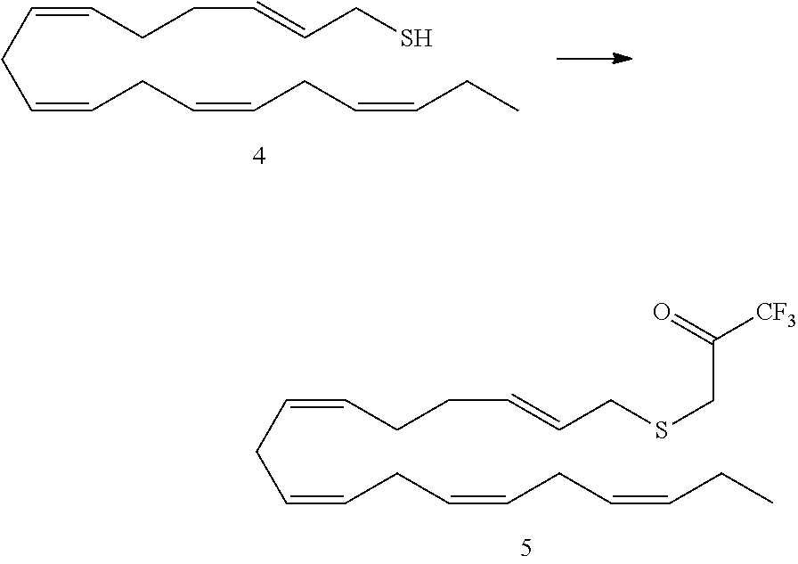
C(CC=CCC=CCC=CCC)=CCCC=CCS.C(CC=CCC=CCC=CCC)=CCCC=CCSCC([CF3])=O
